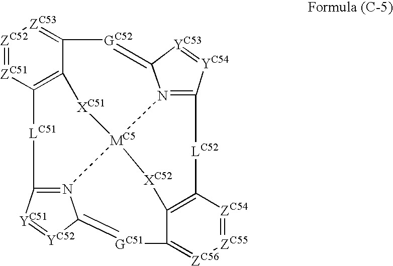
[ZC52]1=[ZC51]C2=C3C(=[ZC53]1)[GC52]=C1[YC53]=[YC54]C4=N1[MC5]1(N5=C([LC51]2)[YC51]=[YC52]C5=[GC51]C2=[ZC56][ZC55]=[ZC54]C(=C2[XC52]1)[LC52]4)[XC51]3
